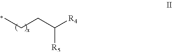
[R4]C(CCC)[R5]
